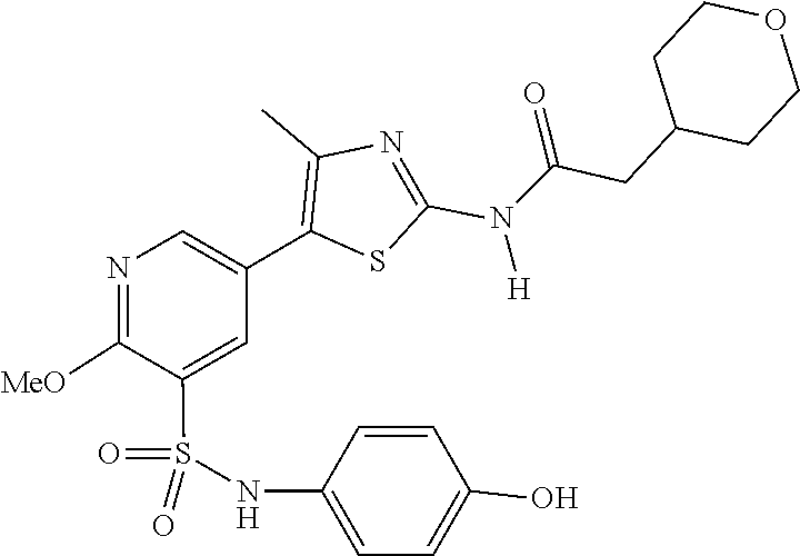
O=C(N(C1=NC(C)=C(C2=CN=C([MeO])C(S(=O)(NC3=CC=C(O)C=C3)=O)=C2)S1)[H])CC1CCOCC1
